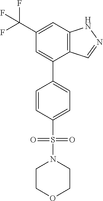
C12=C(C=C(C(F)(F)F)C=C1C1=CC=C(S(N3CCOCC3)(=O)=O)C=C1)NN=C2
